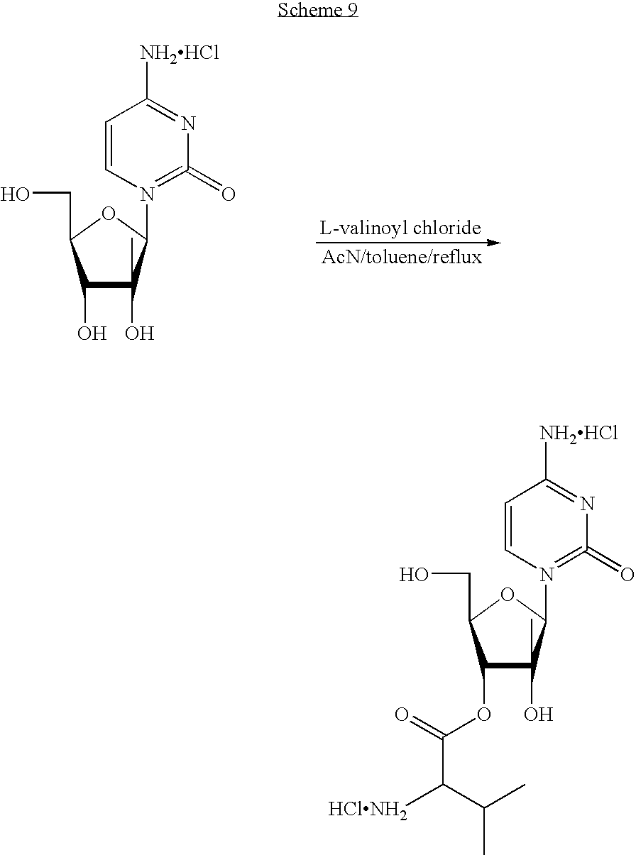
C1(O)C(O)(C)C(N2=C(=O)N=C([NH2HCl])C=C2)OC1CO.C1(OC(C([HClNH2])C(C)C)=O)C(O)(C)C(N2=C(=O)N=C([NH2HCl])C=C2)OC1CO
